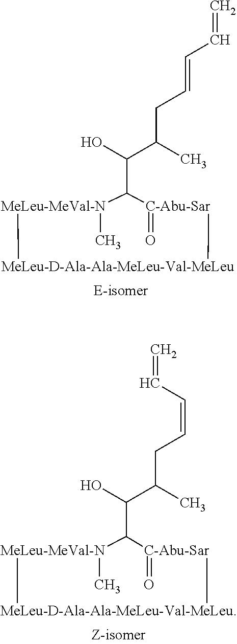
[MeLeu-MeVal-N]1(C)C(C(O)C(C)CC=CC=C)[C-Abu-Sar](=O)[MeLeu-D-Ala-Ala-MeLeu-Val-MeLeu]1.[MeLeu-MeVal-N]1(C)C(C(O)C(C)CC=CC=C)[C-Abu-Sar](=O)[MeLeu-D-Ala-Ala-MeLeu-Val-MeLeu]1
